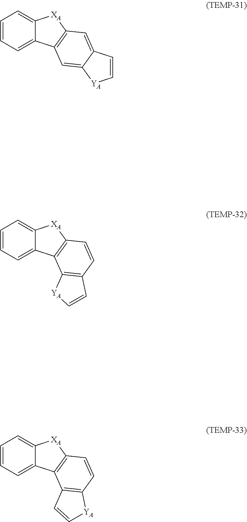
C1=CC2=CC3=C(C=C2[YA]1)C1=CC=CC=C1[XA]3.C1=CC2=C(C3=C1C=C[YA]3)C1=CC=CC=C1[XA]2.C1=CC2=C(C3=C1[YA]C=C3)C1=CC=CC=C1[XA]2
